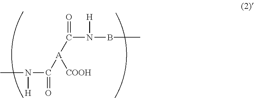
CN(C([A](C(N(BC)[H])=O)[COOH])=O)[H]
